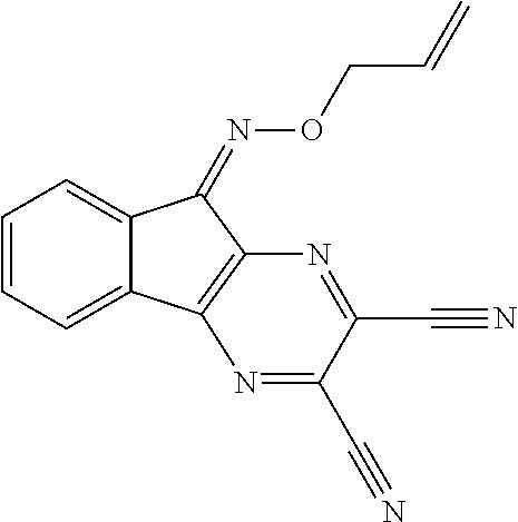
C1=CC=C2C(=C1)C(=NOCC=C)C1=C2N=C(C#N)C(C#N)=N1
